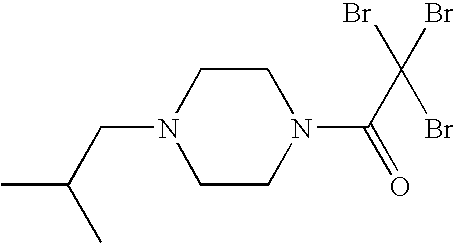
CC(C)CN1CCN(C(=O)C(Br)(Br)Br)CC1
